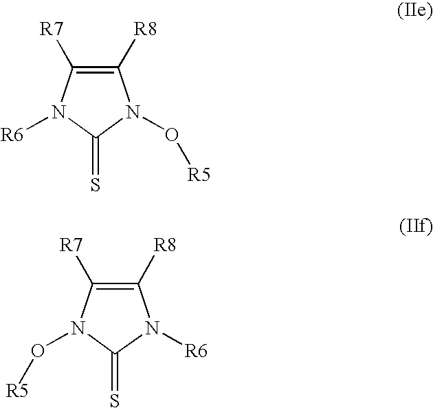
C1([R8])=C([R7])N([R6])C(=S)N1O[R5].C1([R8])=C([R7])N(O[R5])C(=S)N1[R6]
